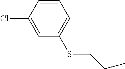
S(CCC)C1=CC=CC(Cl)=C1
